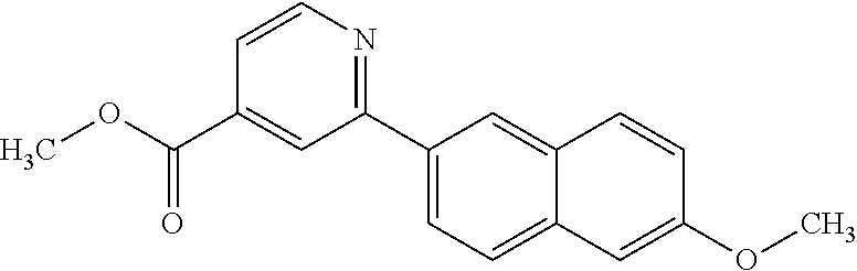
C1(C2=CC=C3C(=C2)C=CC(OC)=C3)=NC=CC(C(OC)=O)=C1
